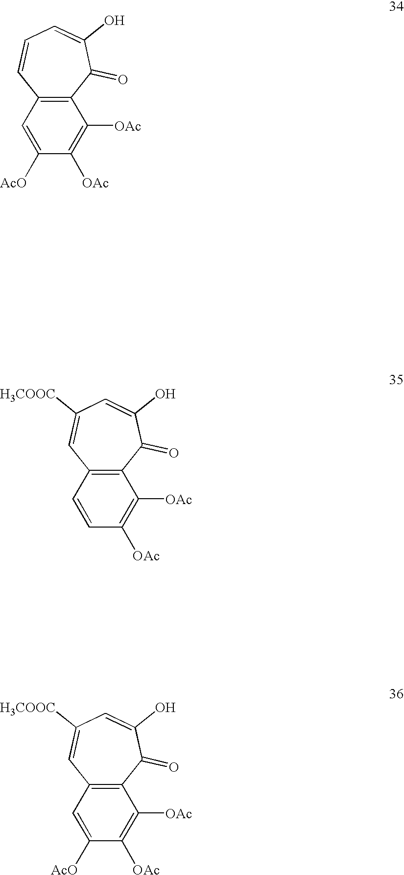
C12=C(C(=O)C(O)=CC=C1)C([OAc])=C([OAc])C([AcO])=C2.C12=C(C(=O)C(O)=CC([H3COOC])=C1)C([OAc])=C([OAc])C=C2.C12=C(C(=O)C(O)=CC([H3COOC])=C1)C([OAc])=C([OAc])C([AcO])=C2
